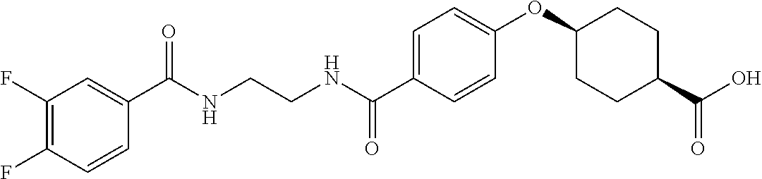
C1(C(NCCNC(C2=CC=C(OC3CCC(C(O)=O)CC3)C=C2)=O)=O)=CC(F)=C(F)C=C1
